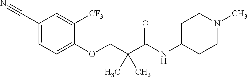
C1(C#N)=CC=C(OCC(C(=O)NC2CCN(C)CC2)(C)C)C([CF3])=C1
